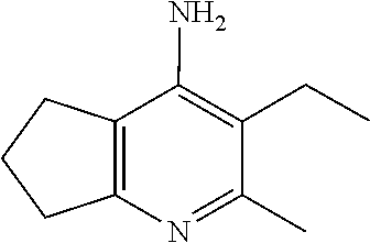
N1=C(C)C(CC)=C(N)C2=C1CCC2
